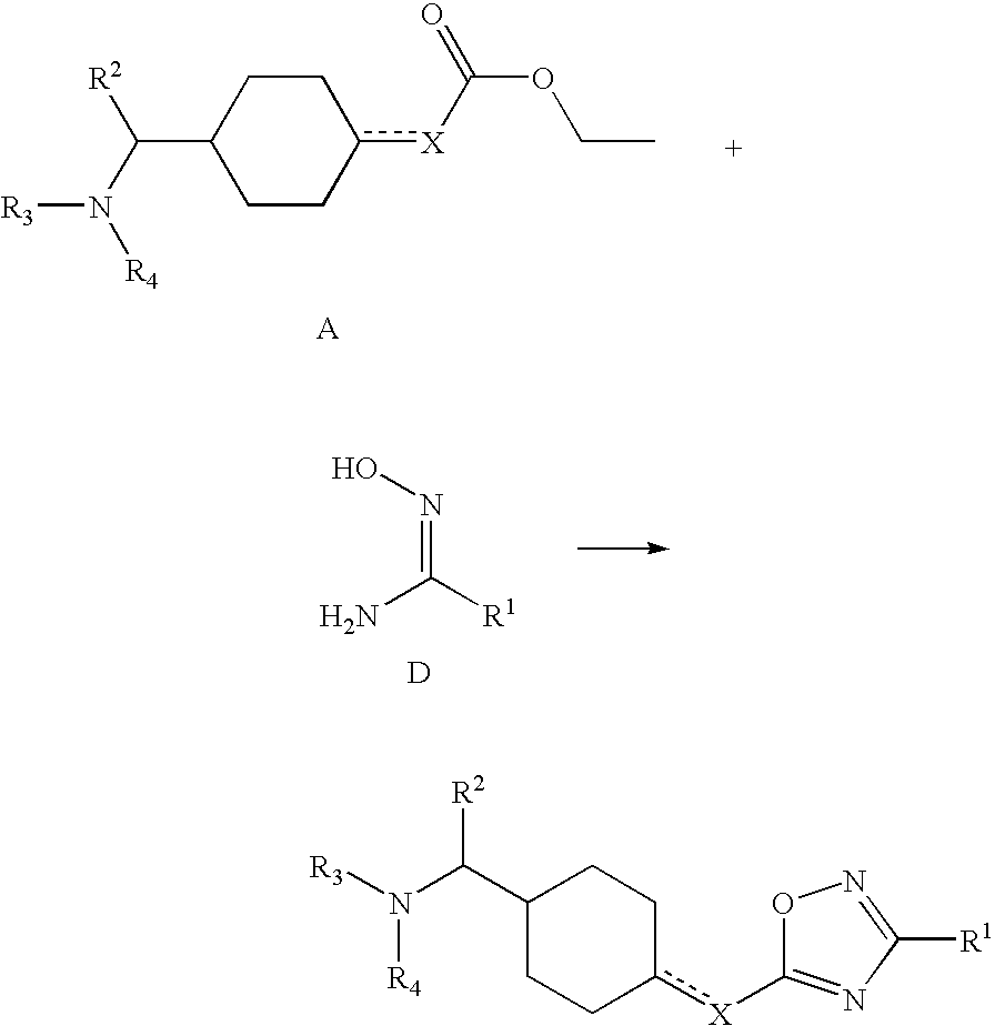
C1Cc([X]C(=O)OCC)CCC1C(N([R4])[R3])[R2].ON=C([R1])N.[D].C1(C(N([R3])[R4])[R2])CCc([X]C2=NC([R1])=NO2)CC1
